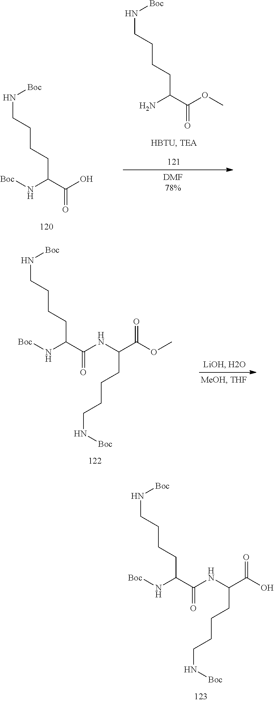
N(CCCCC(C(O)=O)N[Boc])[Boc].N(CCCCC(C(OC)=O)N)[Boc].N(CCCCC(C(NC(C(O)=O)CCCCN[Boc])=O)N[Boc])[Boc].N(CCCCC(C(NC(C(OC)=O)CCCCN[Boc])=O)N[Boc])[Boc]
